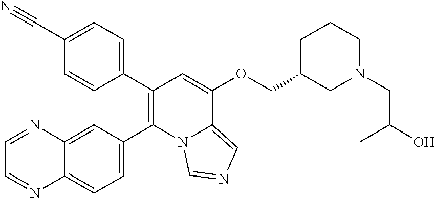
C1(C2=C(C3=CC=C(C#N)C=C3)C=C(OCC3CN(CC(O)C)CCC3)C3=CN=CN23)=CC=C2C(=C1)N=CC=N2
